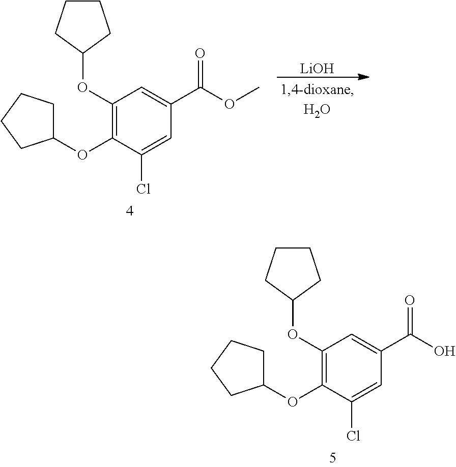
C1(OC2CCCC2)=C(OC2CCCC2)C(Cl)=CC(C(O)=O)=C1.C1(OC2CCCC2)=C(OC2CCCC2)C(Cl)=CC(C(OC)=O)=C1.[LiOH]
